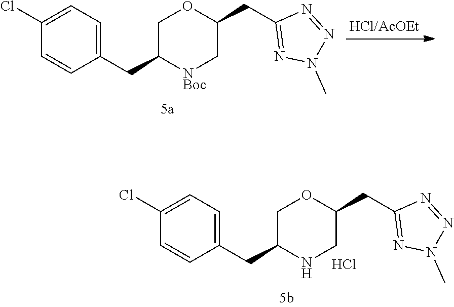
C1(Cl)=CC=C(CC2[NBoc]CC(CC3=NN(C)N=N3)OC2)C=C1.C1(Cl)=CC=C(CC2NCC(CC3=NN(C)N=N3)OC2)C=C1.Cl
